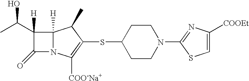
C12([H])N(C([COO-Na+])=C(SC3CCN(C4=NC([COOEt])=CS4)CC3)C1C)C(=O)C2([H])C(C)O
